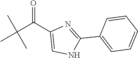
C(C(C1=CNC(C2=CC=CC=C2)=N1)=O)(C)(C)C
